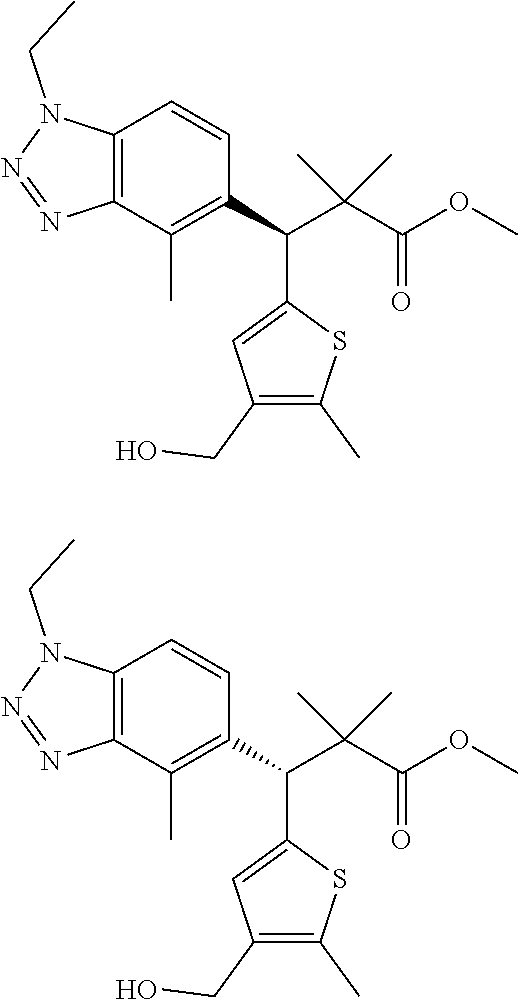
C12=C(C(C)=C(C(C(C(OC)=O)(C)C)C3=CC(CO)=C(C)S3)C=C1)N=NN2CC.C12=C(C(C)=C(C(C(C(OC)=O)(C)C)C3=CC(CO)=C(C)S3)C=C1)N=NN2CC
